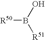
[R50]B(O)[R51]
